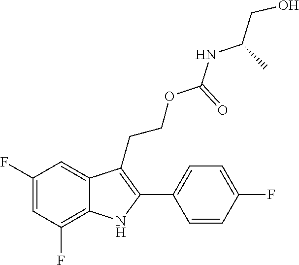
C1(F)=C2C(=CC(F)=C1)C(CCOC(NC(CO)C)=O)=C(C1=CC=C(F)C=C1)N2
